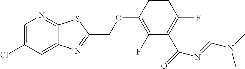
C1=C(Cl)C=C2C(=N1)SC(COC1=C(F)C(C(N=CN(C)C)=O)=C(F)C=C1)=N2
